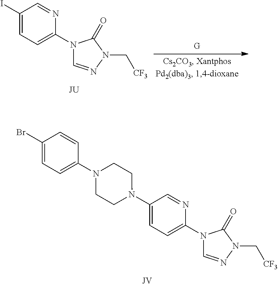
C1(I)=CC=C(N2C=NN(C[CF3])C2=O)N=C1.C1(N2CCN(C3=CC=C(Br)C=C3)CC2)=CC=C(N2C=NN(C[CF3])C2=O)N=C1
